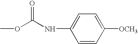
N(C(OC)=O)C1=CC=C([OCH3])C=C1
